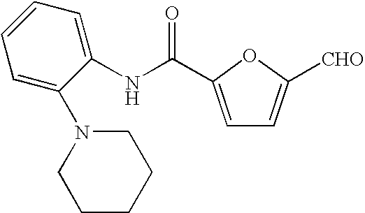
N(C1=CC=CC=C1N1CCCCC1)C(C1=CC=C([CHO])O1)=O
